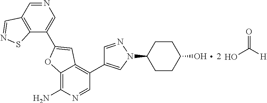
OC([H])=O.N1=CC2=C(C(C3=CC4=C(C5=CN(C6CCC(O)CC6)N=C5)C=NC(N)=C4O3)=C1)SN=C2
